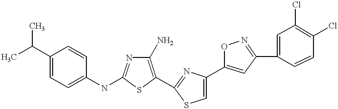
C1(N)=C(C2=NC(C3=CC(C4=CC(Cl)=C(Cl)C=C4)=NO3)=CS2)SC(NC2=CC=C(C(C)C)C=C2)=N1
